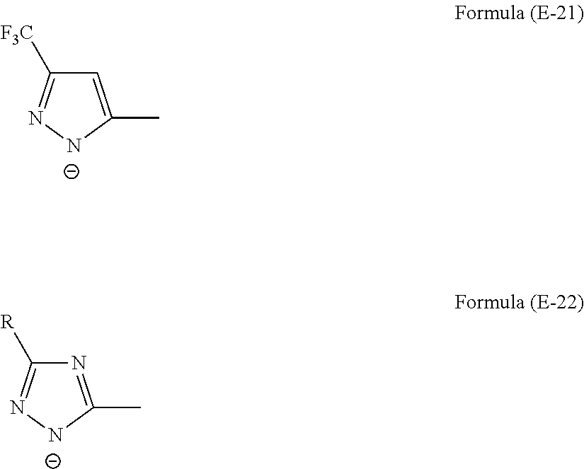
C1=C(C)[N-]N=C1[F3C].N1=C(C)[N-]N=C1[R]
